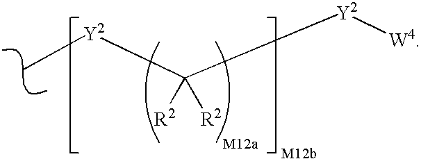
[R2]C([R2])([Y2][W4])[Y2]C
